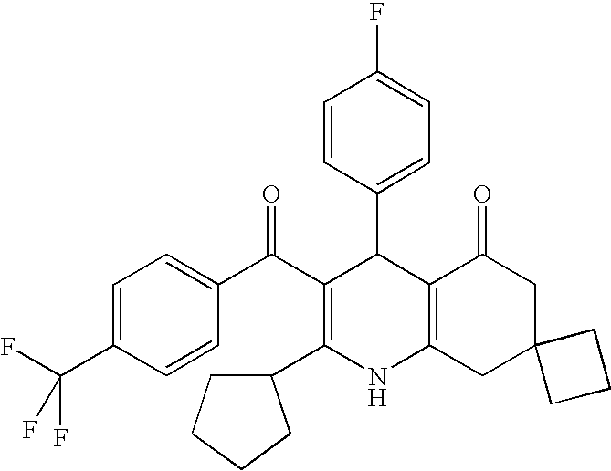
FC1=CC=C(C2C(C(C3=CC=C(C(F)(F)F)C=C3)=O)=C(C3CCCC3)NC3=C2C(=O)CC2(C3)CCC2)C=C1
